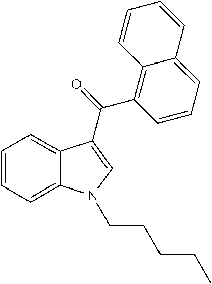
C1=CC=C2C(=C1)C(C(C1=C3C(=CC=C1)C=CC=C3)=O)=CN2CCCCC
